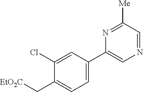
N1=CC([Me])=NC(C2=CC=C(C[EtO2C])C(Cl)=C2)=C1
